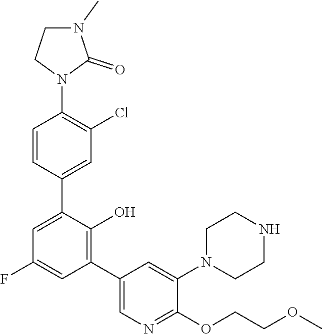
C1=C(C2=CC(Cl)=C(N3C(=O)N(C)CC3)C=C2)C(O)=C(C2=CN=C(OCCOC)C(N3CCNCC3)=C2)C=C1F
